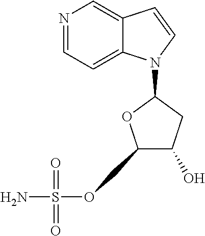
C1(COS(N)(=O)=O)C(O)CC(N2C3=CC=NC=C3C=C2)O1
